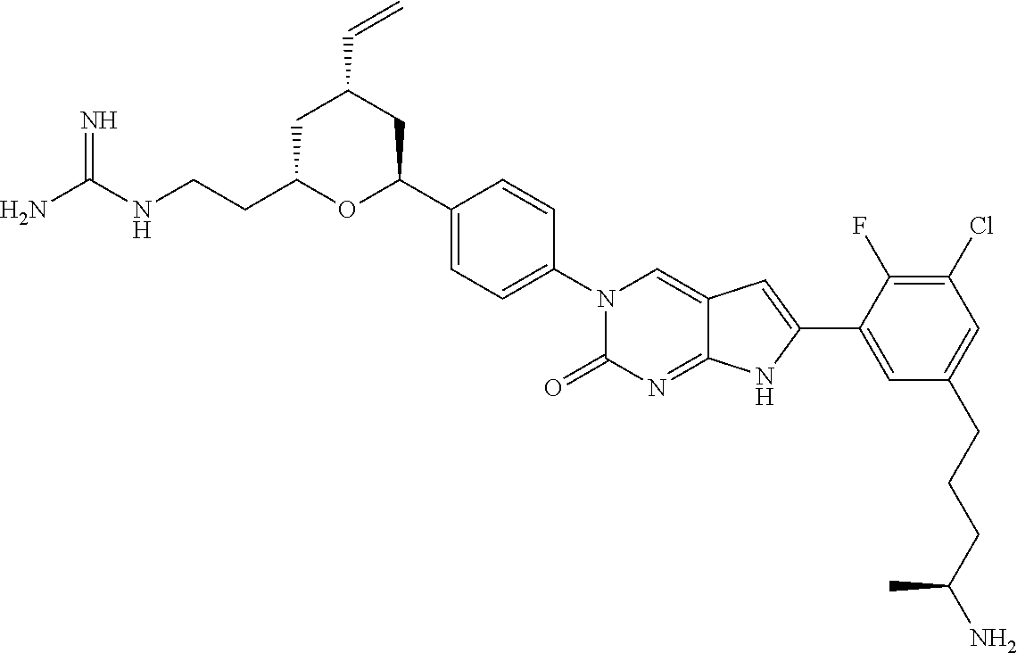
C(CC1OC(C2=CC=C(N3C(=O)N=C4C(=C3)C=C(C3=CC(CCCC(N)C)=CC(Cl)=C3F)N4)C=C2)CC(C=C)C1)NC(N)=N
